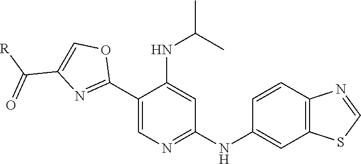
C1(C2=NC(C([R])=O)=CO2)=CN=C(NC2=CC3=C(C=C2)N=CS3)C=C1NC(C)C
